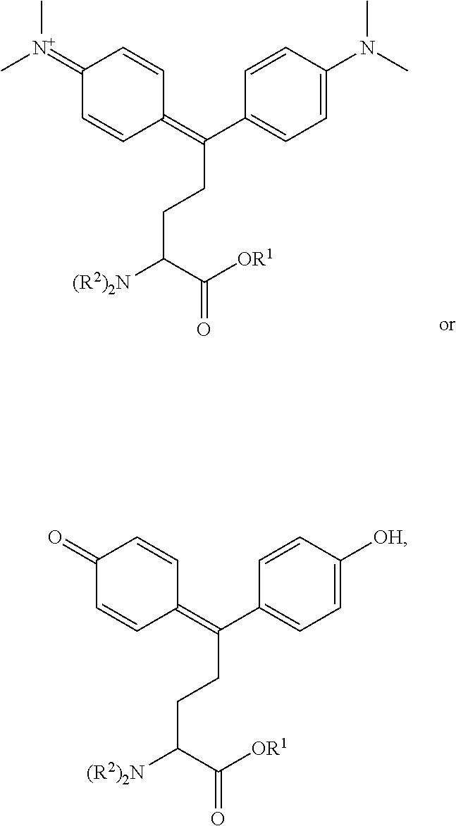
C(C([OR1])=O)([(R2)2N])CCC(C1=CC=C(N(C)C)C=C1)=C1C=CC(=[N+](C)C)C=C1.C(C([OR1])=O)([(R2)2N])CCC(C1=CC=C([OH])C=C1)=C1C=CC(=O)C=C1
